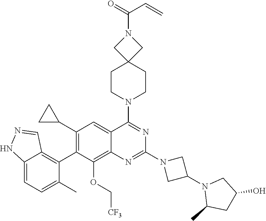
C12=CC=C(C)C(C3=C(C4CC4)C=C4C(=C3OC[CF3])N=C(N3CC(N5C(C)CC(O)C5)C3)N=C4N3CCC4(CC3)CN(C(=O)C=C)C4)=C1C=NN2
